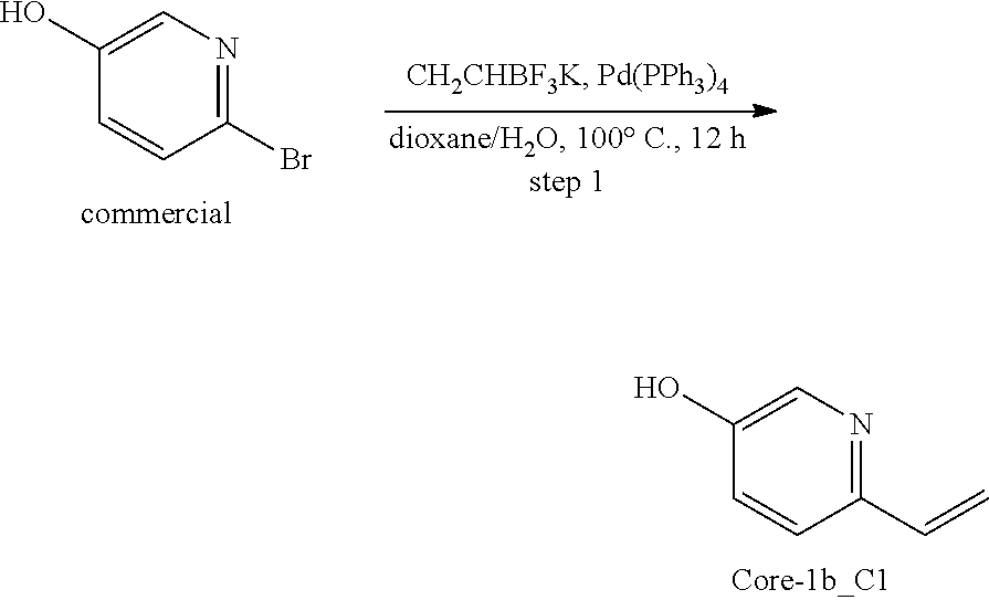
C1(C=C)=NC=C(O)C=C1.C1(Br)=NC=C(O)C=C1
